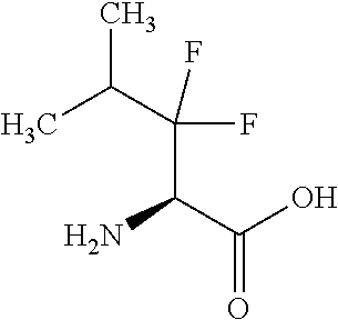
C(C(C(O)=O)N)(C(C)C)(F)F
